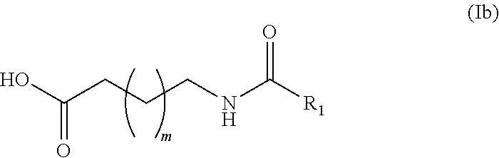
OC(=O)CCCNC([R1])=O
